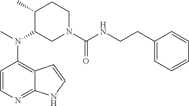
C1=CN=C2C(=C1N(C)C1CN(C(NCCC3=CC=CC=C3)=O)CCC1C)C=CN2
